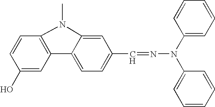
N(N(C1=CC=CC=C1)C1=CC=CC=C1)=CC1=CC=C2C(=C1)N(C)C1=C2C=C(O)C=C1
